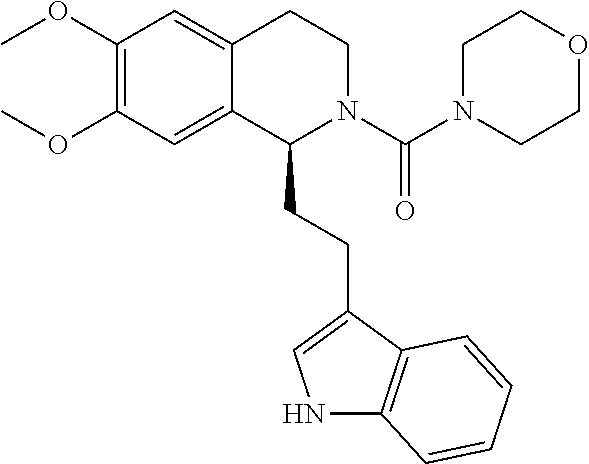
C1(OC)=C(OC)C=C2C(=C1)CCN(C(N1CCOCC1)=O)C2CCC1=CNC2=C1C=CC=C2
